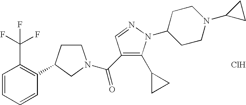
Cl.C1CC(C2=C(C(F)(F)F)C=CC=C2)CN1C(=O)C1=C(C2CC2)N(C2CCN(C3CC3)CC2)N=C1
